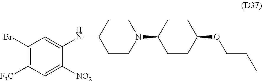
C1(Br)=C([F3C])C=C([NO2])C(NC2CCN(C3CCC(OCCC)CC3)CC2)=C1
